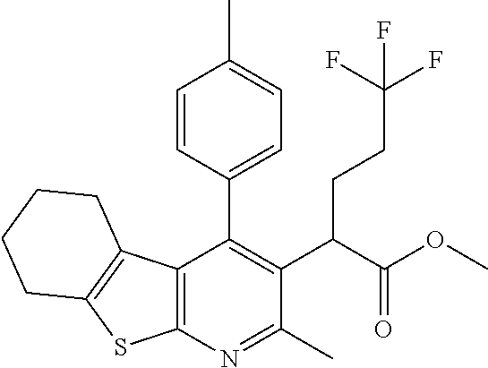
C12=C(N=C(C)C(C(C(OC)=O)CCC(F)(F)F)=C1C1=CC=C(C)C=C1)SC1=C2CCCC1
